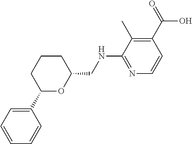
C1=CC(C2OC(CNC3=NC=CC(C(=O)O)=C3C)CCC2)=CC=C1
